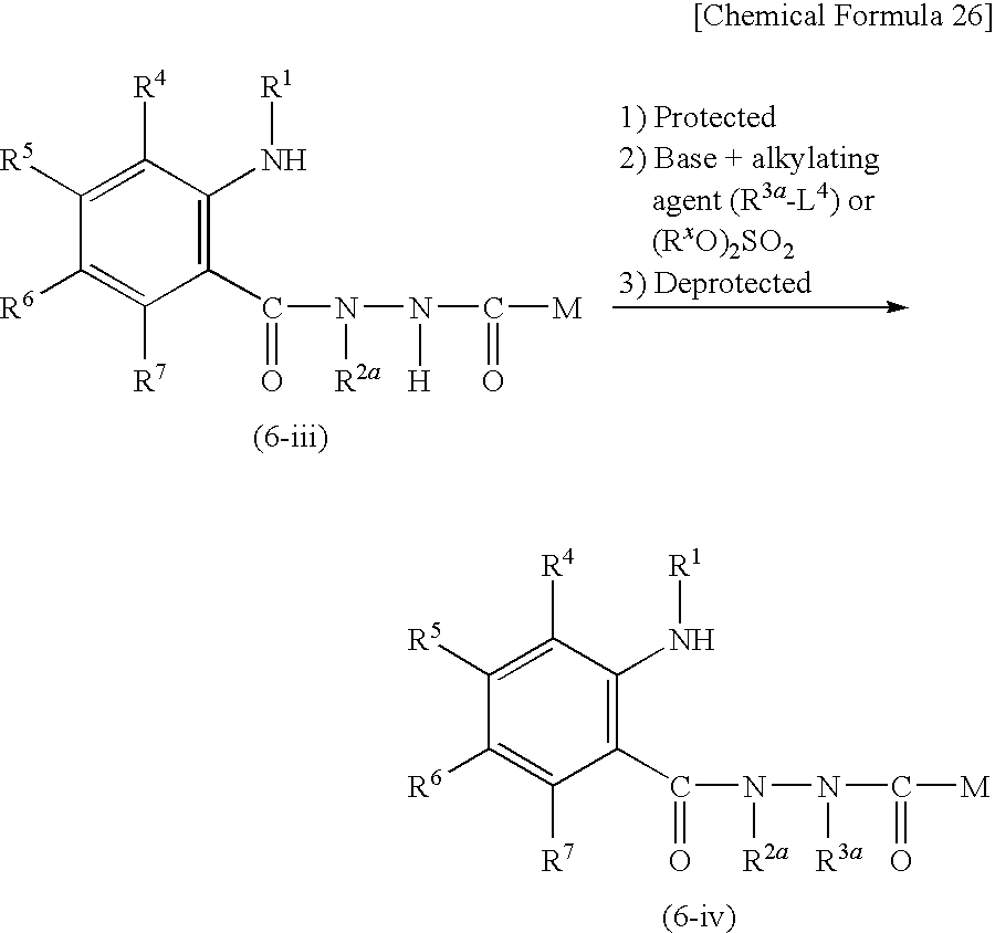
C1(C(=O)N([R2a])N([H])C(=O)[M])=C(N[R1])C([R4])=C([R5])C([R6])=C1[R7].C1(C(=O)N([R2a])N([R3a])C(=O)[M])=C(N[R1])C([R4])=C([R5])C([R6])=C1[R7]
